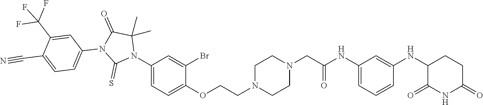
C1=C(NC(CN2CCN(CCOC3=CC=C(N4C(C)(C)C(=O)N(C5=CC=C(C#N)C(C(F)(F)F)=C5)C4=S)C=C3Br)CC2)=O)C=C(NC2C(=O)NC(=O)CC2)C=C1
